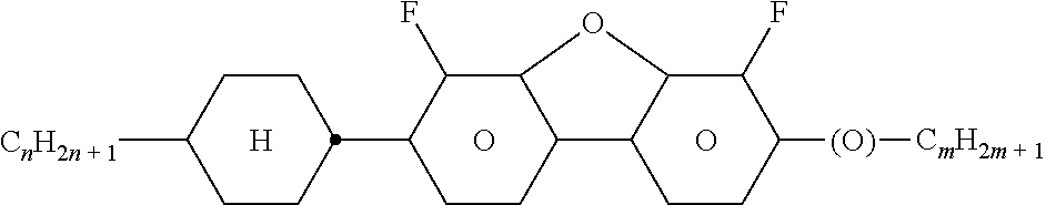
C1CC(C2CCC3C(C2F)OC2C3CCC([(O)][CmH2m + 1])C2F)CCC1[CnH2n + 1].O.O.[H]
